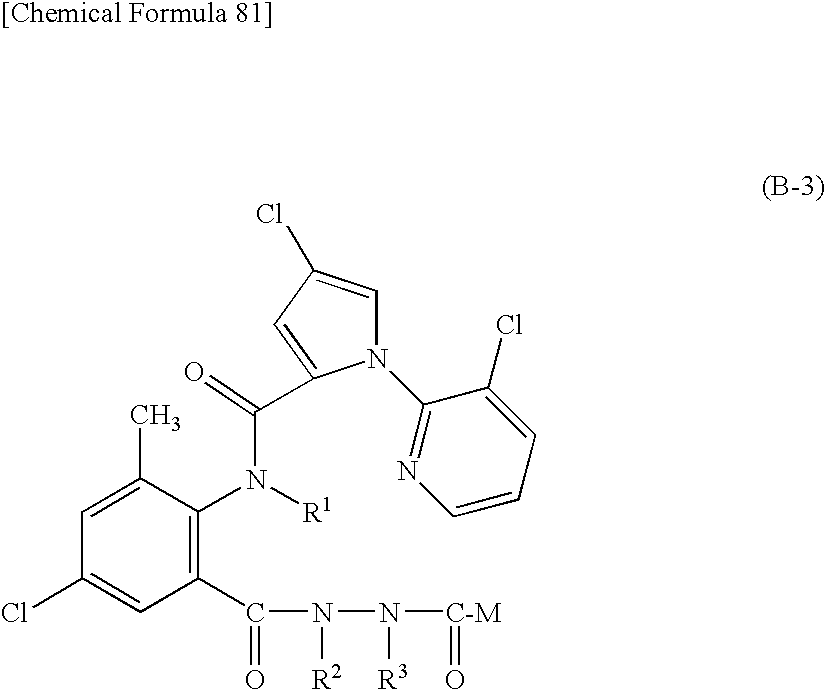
N1(C2=NC=CC=C2Cl)C=C(Cl)C=C1C(=O)N([R1])C1=C(C(=O)N([R2])N([R3])[C-M]=O)C=C(Cl)C=C1C
